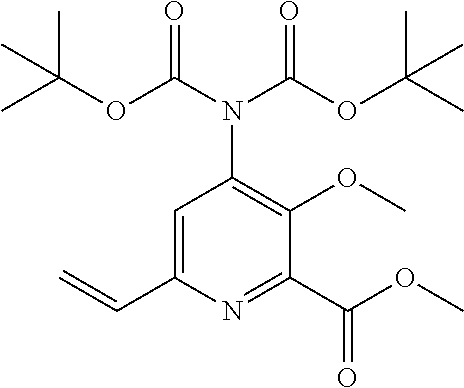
C(=C)C1=CC(N(C(OC(C)(C)C)=O)C(OC(C)(C)C)=O)=C(OC)C(C(OC)=O)=N1
